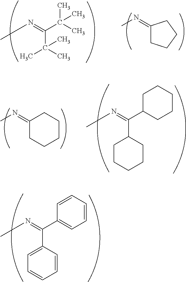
CN=C(C1=CC=CC=C1)C1=CC=CC=C1.CN=C(C(C)(C)C)C(C)(C)C.C1(=NC)CCCC1.C1(=NC)CCCCC1.CN=C(C1CCCCC1)C1CCCCC1
